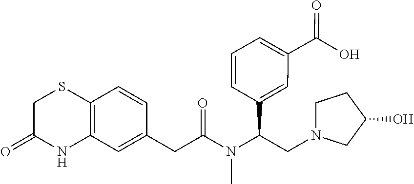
C12=C(C=C(CC(N(C(C3=CC(C(O)=O)=CC=C3)CN3CCC(O)C3)C)=O)C=C1)NC(=O)CS2
